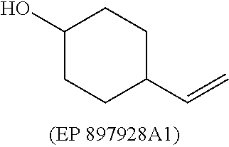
C1(O)CCC(C=C)CC1
